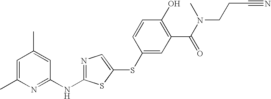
C1=C(C)N=C(NC2=NC=C(SC3=CC(C(=O)N(C)CCC#N)=C(O)C=C3)S2)C=C1C
